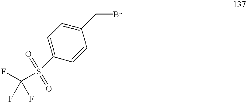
FC(F)(F)S(C1=CC=C(CBr)C=C1)(=O)=O
